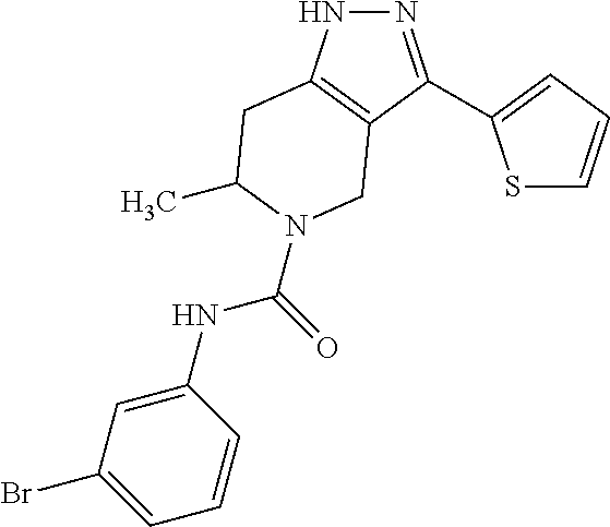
N1N=C(C2=CC=CS2)C2=C1CC(C)N(C(=O)NC1=CC(Br)=CC=C1)C2
